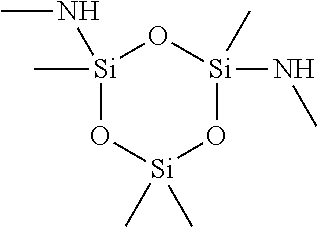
[Si]1(C)(NC)O[Si](C)(C)O[Si](NC)(C)O1
